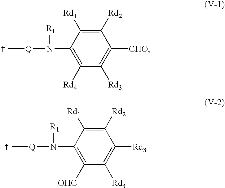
C1([Rd2])=C([Rd1])C(N([R1])[Q]C)=C([Rd4])C([Rd3])=C1[CHO].C1([Rd2])=C([Rd1])C(N([R1])[Q]C)=C([OHC])C([Rd3])=C1[Rd3]
